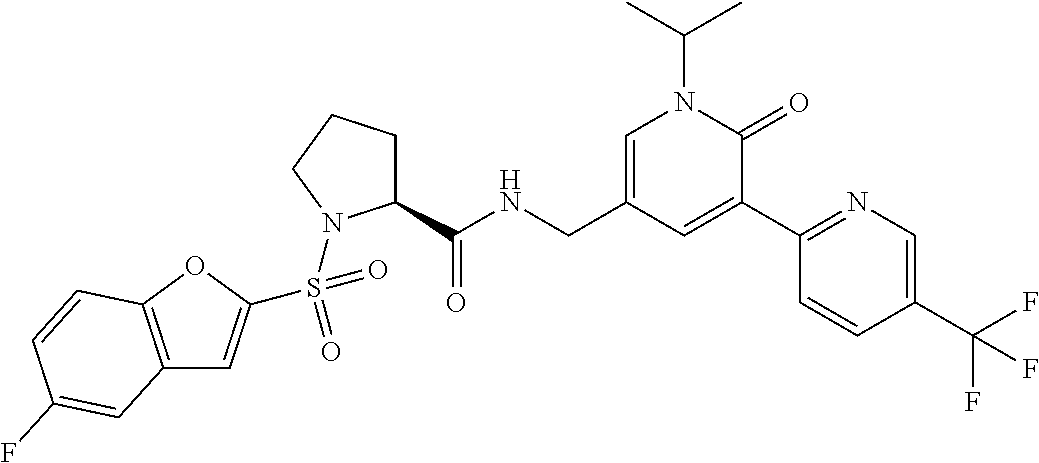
C12=C(OC(S(=O)(=O)N3C(C(NCC4=CN(C(C)C)C(=O)C(C5=NC=C(C(F)(F)F)C=C5)=C4)=O)CCC3)=C1)C=CC(F)=C2
